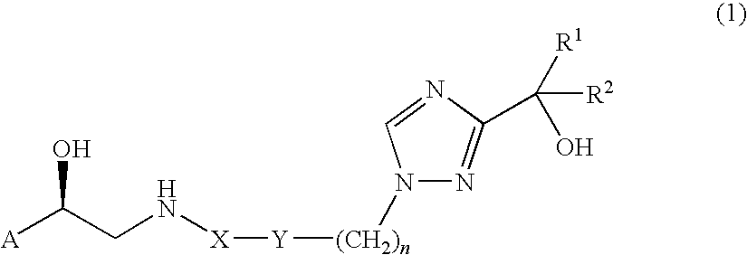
[A]C(CN[X][Y][(CH2)n]N1C=NC(C(O)([R1])[R2])=N1)O
